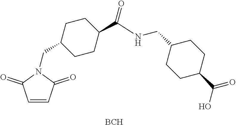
[BCH].C1=CC(=O)N(CC2CCC(C(NCC3CCC(C(O)=O)CC3)=O)CC2)C1=O
